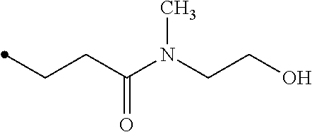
C(=O)(CCC)N(CCO)C
